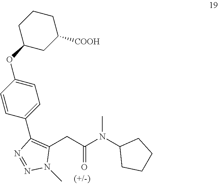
C1(CC(N(C2CCCC2)C)=O)=C(C2=CC=C(OC3CC([COOH])CCC3)C=C2)N=NN1C
